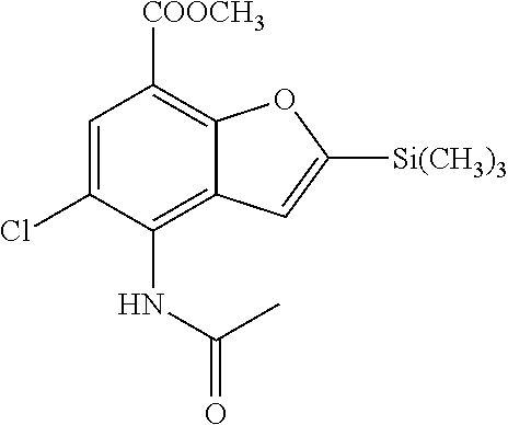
C1=C(Cl)C(NC(=O)C)=C2C(=C1[COOCH3])OC([Si(CH3)3])=C2
